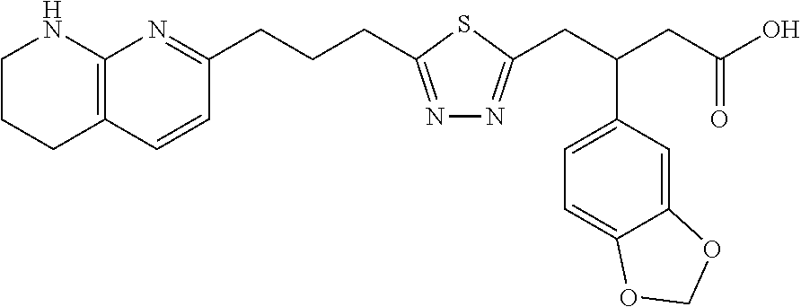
C12=C(C=CC(CCCC3=NN=C(CC(CC(O)=O)C4=CC=C5C(=C4)OCO5)S3)=N1)CCCN2
